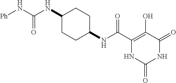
C(C1=C(O)C(=O)NC(=O)N1)(=O)NC1CCC(NC(N[Ph])=O)CC1
